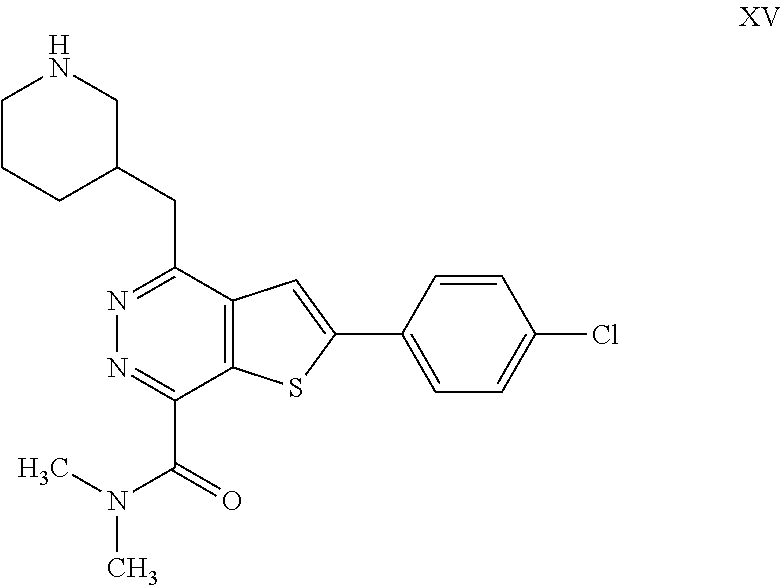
C1CCC(CC2=NN=C(C(N(C)C)=O)C3=C2C=C(C2=CC=C(Cl)C=C2)S3)CN1
